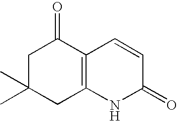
C1C(C)(C)CC2=C(C1=O)C=CC(=O)N2
